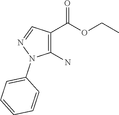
C1(C(OCC)=O)=C(N)N(C2=CC=CC=C2)N=C1
